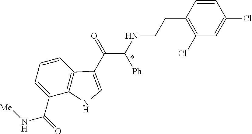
C1=C(C(=O)N[Me])C2=C(C=C1)C(C(=O)C(NCCC1=C(Cl)C=C(Cl)C=C1)[Ph])=CN2
